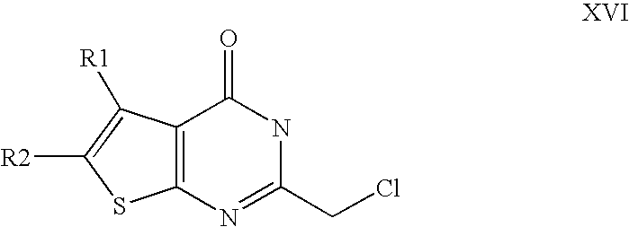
C12=C(N=C(CCl)NC1=O)SC([R2])=C2[R1]
